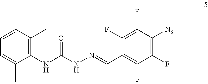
C1(C)=C(NC(NN=CC2=C(F)C(F)=C([N3])C(F)=C2F)=O)C(C)=CC=C1
